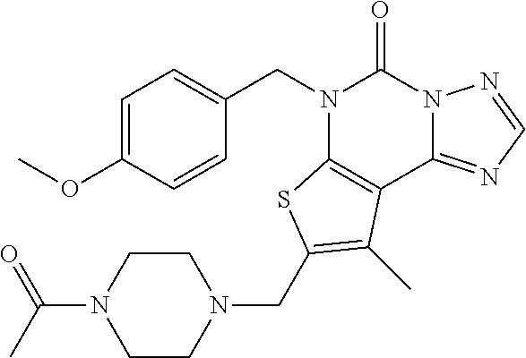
C1=C(OC)C=CC(CN2C3=C(C4=NC=NN4C2=O)C(C)=C(CN2CCN(C(C)=O)CC2)S3)=C1
